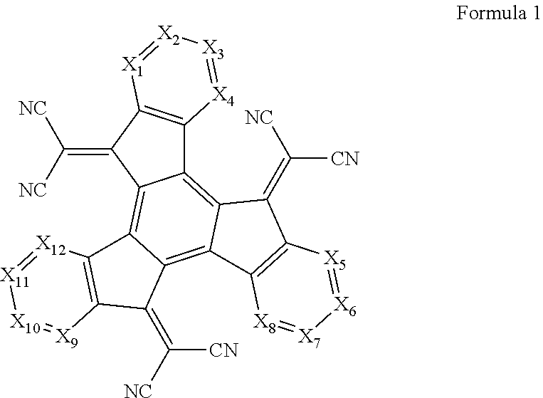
C12=C3C(=C4C(=C1C(=C([NC])[NC])C1=C2[X4]=[X3][X2]=[X1]1)C1=C(C4=C([NC])[CN])[X9]=[X10][X11]=[X12]1)C1=C(C3=C([NC])[CN])[X5]=[X6][X7]=[X8]1
